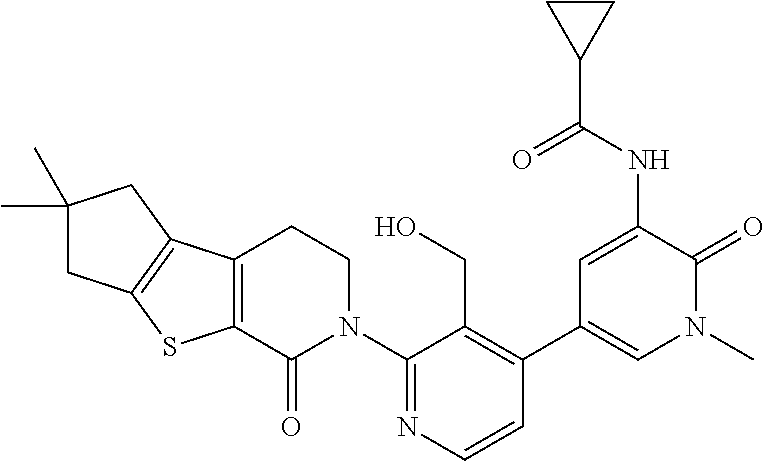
C12=C(C(=O)N(C3=NC=CC(C4=CN(C)C(=O)C(NC(C5CC5)=O)=C4)=C3CO)CC1)SC1=C2CC(C)(C)C1
